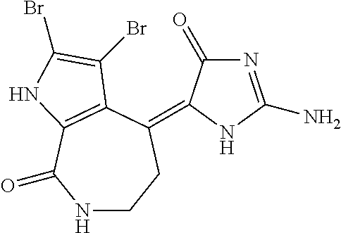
N1CCC(=C2C(=O)N=C(N)N2)C2=C(C1=O)NC(Br)=C2Br
